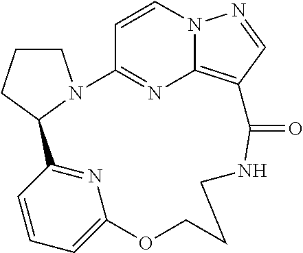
N12C3=C(C=N1)C(=O)NCCCOC1=CC=CC(=N1)C1CCCN1C(=N3)C=C2
